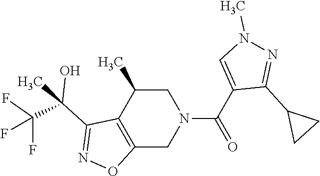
C12=C(C(C)CN(C(C3=CN(C)N=C3C3CC3)=O)C1)C(C(C)(C(F)(F)F)O)=NO2
